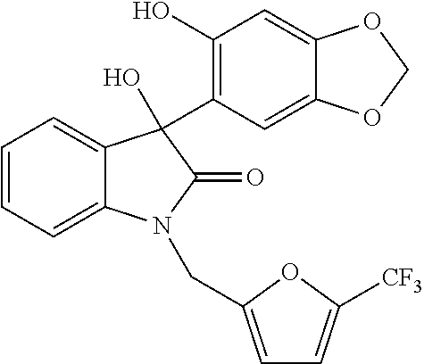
C1=CC=C2C(=C1)C(C1=C(O)C=C3C(=C1)OCO3)(O)C(=O)N2CC1=CC=C([CF3])O1
